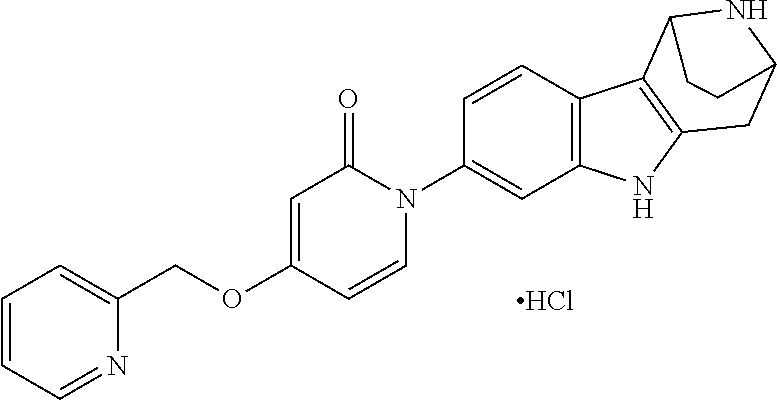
Cl.O(C1=CC(=O)N(C2=CC3=C(C=C2)C2=C(N3)CC3NC2CC3)C=C1)CC1=CC=CC=N1
